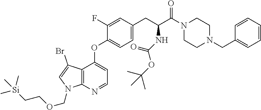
C1(OC2=CC=NC3=C2C(Br)=CN3COCC[Si](C)(C)C)=CC=C(CC(C(N2CCN(CC3=CC=CC=C3)CC2)=O)NC(=O)OC(C)(C)C)C=C1F
